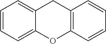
C1=CC=C2C(=C1)CC1=C(O2)C=CC=C1
